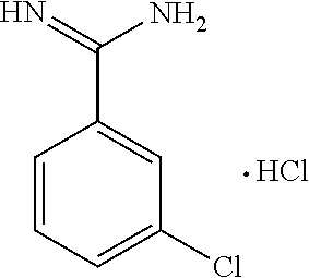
Cl.C1=C(C(=N)N)C=CC=C1Cl
